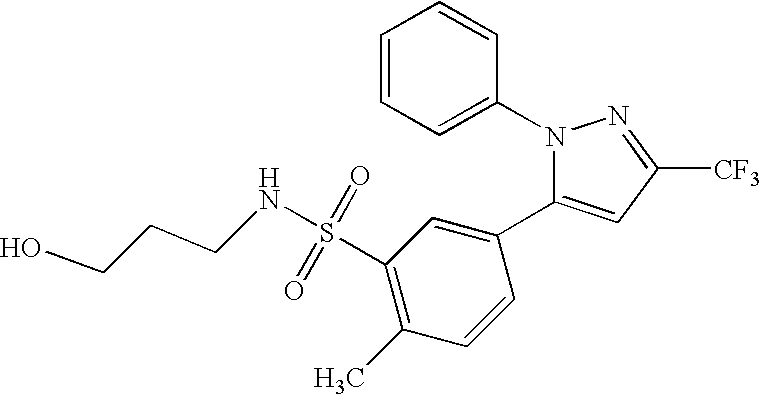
N1(C2=CC=CC=C2)C(C2=CC(S(=O)(=O)NCCCO)=C(C)C=C2)=CC([CF3])=N1
